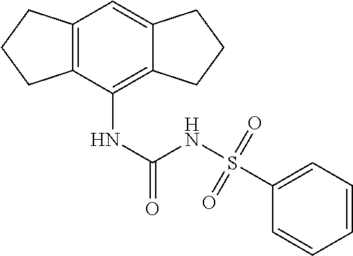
C12=C(C(NC(NS(C3=CC=CC=C3)(=O)=O)=O)=C3C(=C1)CCC3)CCC2
